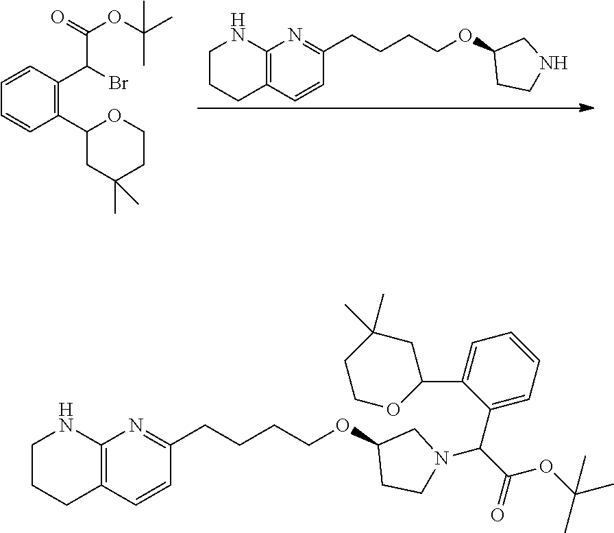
C1CCC2=C(N1)N=C(CCCCOC1CCNC1)C=C2.C1=CC(C(C(OC(C)(C)C)=O)Br)=C(C2CC(C)(C)CCO2)C=C1.C1CCC2=C(N1)N=C(CCCCOC1CCN(C(C(OC(C)(C)C)=O)C3=CC=CC=C3C3OCCC(C)(C)C3)C1)C=C2
